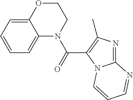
C12=CC=CC=C1N(C(C1=C(C)N=C3N1C=CC=N3)=O)CCO2
